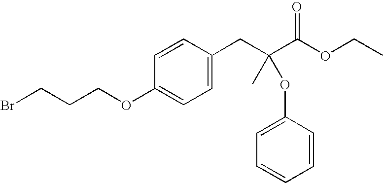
C1(OCCCBr)=CC=C(CC(C(OCC)=O)(C)OC2=CC=CC=C2)C=C1
